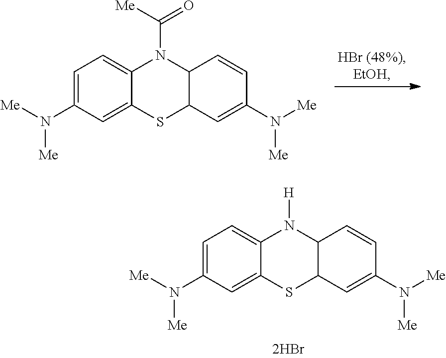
C1=C(N([Me])[Me])C=C2C(=C1)N([H])C1C(S2)C=C(N([Me])[Me])C=C1.C1=C(N([Me])[Me])C=C2C(=C1)N(C([Me])=O)C1C(S2)C=C(N([Me])[Me])C=C1
